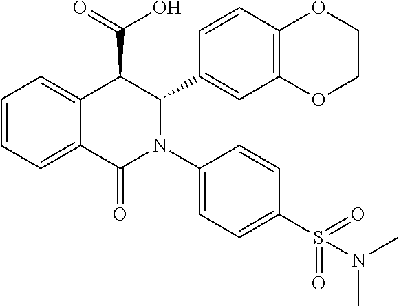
C1=CC=C2C(=C1)C(C(=O)O)C(C1=CC3=C(C=C1)OCCO3)N(C1=CC=C(S(=O)(=O)N(C)C)C=C1)C2=O
